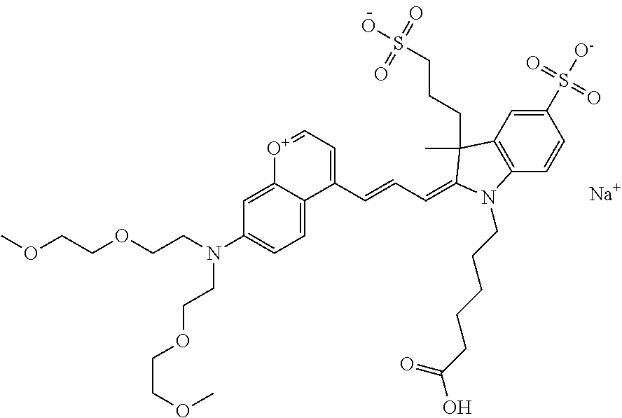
[Na].C1=C2[O+]=CC=C(C=CC=C3C(CCCS(=O)(=O)O)(C)C4=C(C=CC(S(=O)(=O)[O-])=C4)N3CCCCCC(=O)O)C2=CC=C1N(CCOCCOC)CCOCCOC
